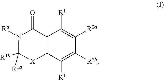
C12=C(C([R1])=C([R2b])C([R2a])=C1[R1])[X]C([R1b])([R1a])N([Ra])C2=O
